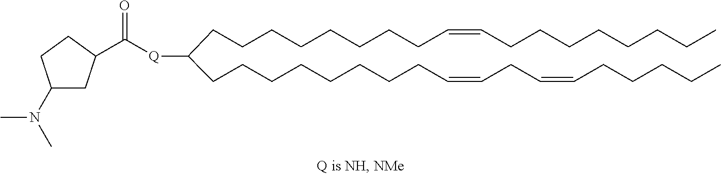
C(=CCCCCCCCCC(CCCCCCCCC=CCC=CCCCCC)[Q]C(=O)C1CC(N(C)C)CC1)CCCCCCCC
